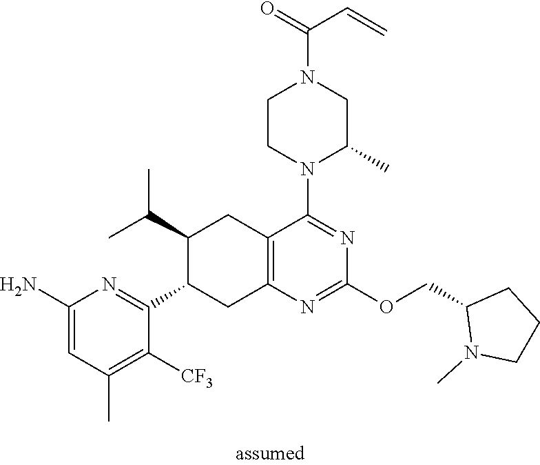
C1(C2=NC(N)=CC(C)=C2[CF3])CC2=C(CC1C(C)C)C(N1C(C)CN(C(=O)C=C)CC1)=NC(OCC1N(C)CCC1)=N2
